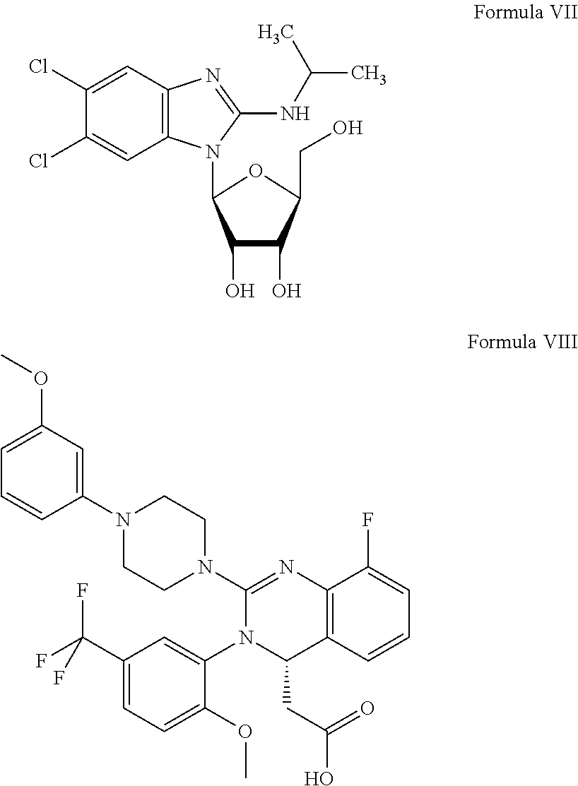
C1(Cl)=CC2=C(C=C1Cl)N(C1C(O)C(O)C(CO)O1)C(NC(C)C)=N2.C1=C(OC)C=C(N2CCN(C3=NC4=C(C(CC(O)=O)N3C3=CC(C(F)(F)F)=CC=C3OC)C=CC=C4F)CC2)C=C1
